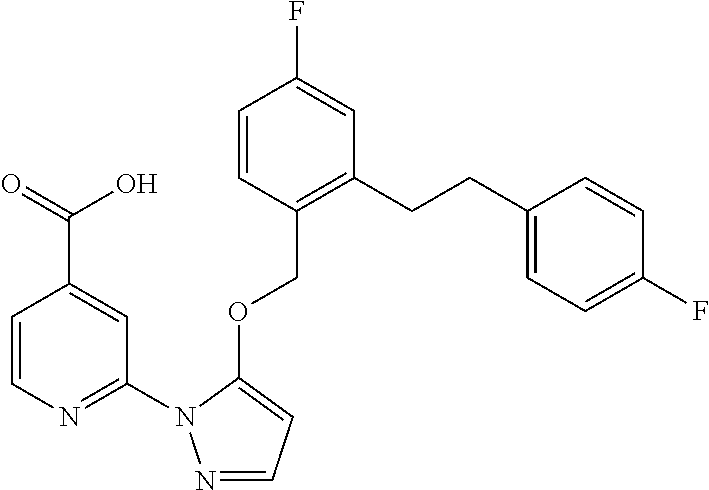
C1=CC(COC2=CC=NN2C2=NC=CC(C(=O)O)=C2)=C(CCC2=CC=C(F)C=C2)C=C1F
